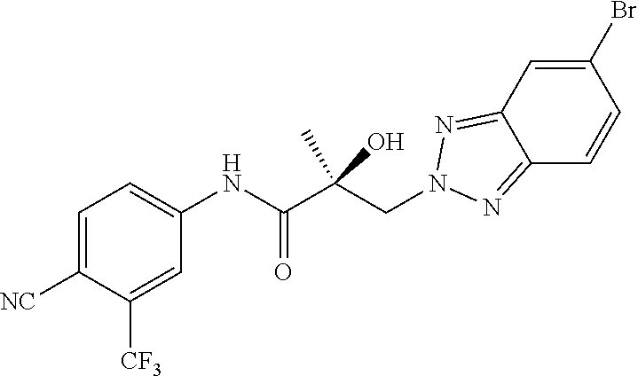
C1=C([NC])C([CF3])=CC(NC(C(CN2N=C3C(=N2)C=C(Br)C=C3)(O)C)=O)=C1
